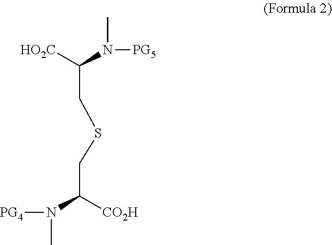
[HO2C]C(N(C)[PG5])CSCC([CO2H])N([PG4])C
